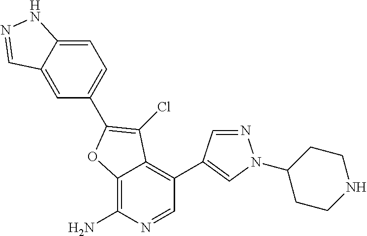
C12=C(N)N=CC(C3=CN(C4CCNCC4)N=C3)=C1C(Cl)=C(C1=CC=C3C(=C1)C=NN3)O2
